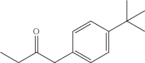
C1=CC(C(C)(C)C)=CC=C1CC(=O)CC
